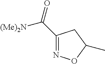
C1(C(=O)[(Me)2N])=NOC(C)C1
